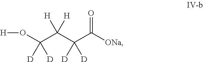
O(C(C(C(C([ONa])=O)([D])[D])([H])[H])([D])[D])[H]
